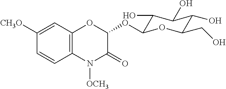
C1([CH3O])=CC2=C(C=C1)N([OCH3])C(=O)C(OC1C(O)C(O)C(O)C(CO)O1)O2
